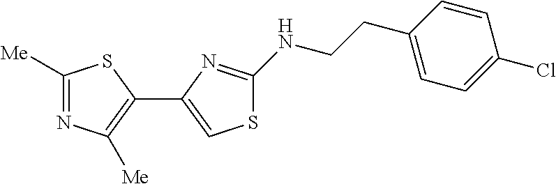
C1([Me])=NC([Me])=C(C2=CSC(NCCC3=CC=C(Cl)C=C3)=N2)S1
